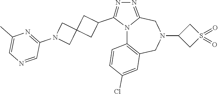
N12C3=C(CN(C4CS(=O)(=O)C4)CC1=NN=C2C1CC2(C1)CN(C1=NC(C)=CN=C1)C2)C=C(Cl)C=C3
